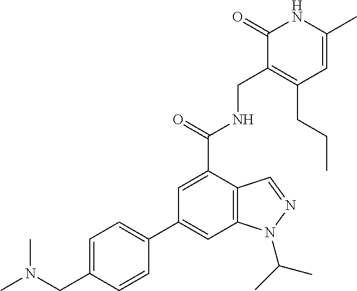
C1=C(C(=O)NCC2=C(CCC)C=C(C)NC2=O)C2=C(C=C1C1=CC=C(CN(C)C)C=C1)N(C(C)C)N=C2
